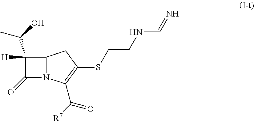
C12N(C(C([R7])=O)=C(SCCNC=N)C1)C(=O)C2(C(O)C)[H]
